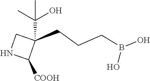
C1([COOH])C(CCCB(O)O)(C(C)(O)C)CN1
